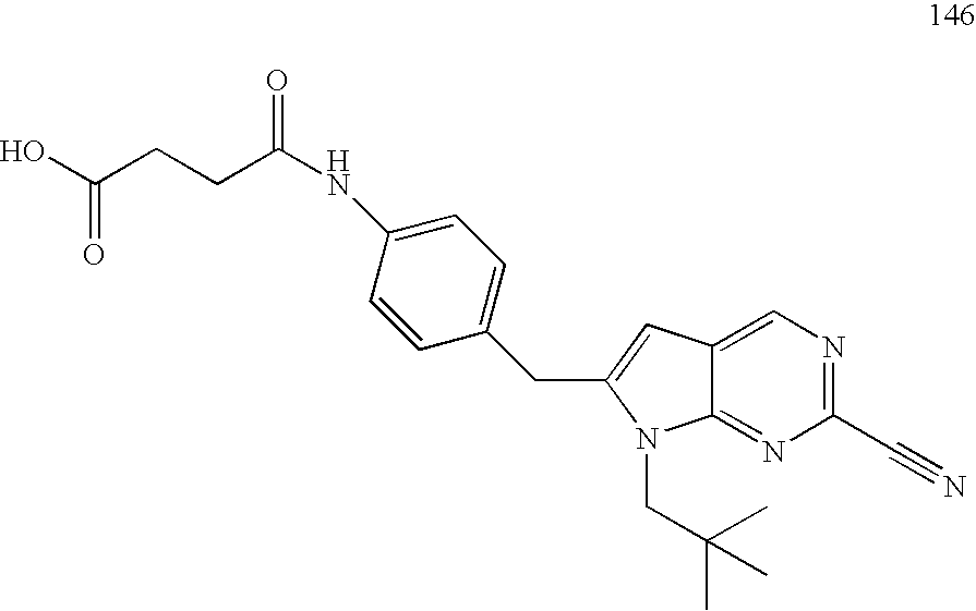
N(C1=CC=C(CC2=CC3=CN=C(C#N)N=C3N2CC(C)(C)C)C=C1)C(CCC(O)=O)=O
